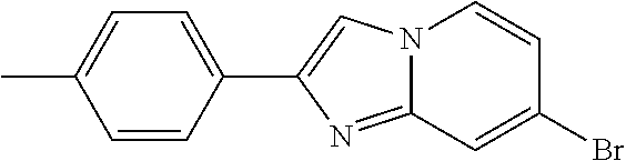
C1=C(C)C=CC(C2=CN3C(=N2)C=C(Br)C=C3)=C1
